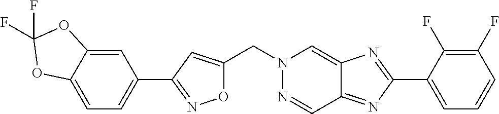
O1C(CN2N=CC3=NC(C4=CC=CC(F)=C4F)=NC3=C2)=CC(C2=CC=C3C(=C2)OC(F)(F)O3)=N1
